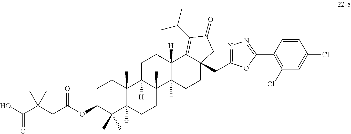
O=C(O)C(CC(OC1C(C)(C)C2([H])C(C)(CC1)C1([H])C(C)(CC2)C2(C)C([H])(CC1)C1=C(C(C)C)C(=O)CC1(CC1=NN=C(C3=C(Cl)C=C(Cl)C=C3)O1)CC2)=O)(C)C
